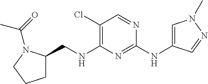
C1(Cl)=C(NCC2CCCN2C(=O)C)N=C(NC2=CN(C)N=C2)N=C1
